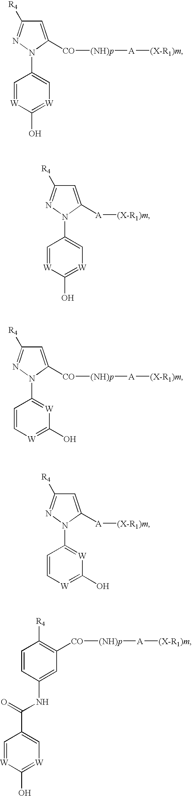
C1=C([CO][(NH)p][A][(X-R1)m])N(C2=C[W]=C(O)[W]=C2)N=C1[R4].C1=C([A][(X-R1)m])N(C2=C[W]=C(O)[W]=C2)N=C1[R4].C1=C([CO][(NH)p][A][(X-R1)m])N(C2=[W]C(O)=[W]C=C2)N=C1[R4].C1=C([A][(X-R1)m])N(C2=[W]C(O)=[W]C=C2)N=C1[R4].C1(C(NC2=CC([CO][(NH)p][A][(X-R1)m])=C([R4])C=C2)=O)=C[W]=C(O)[W]=C1
